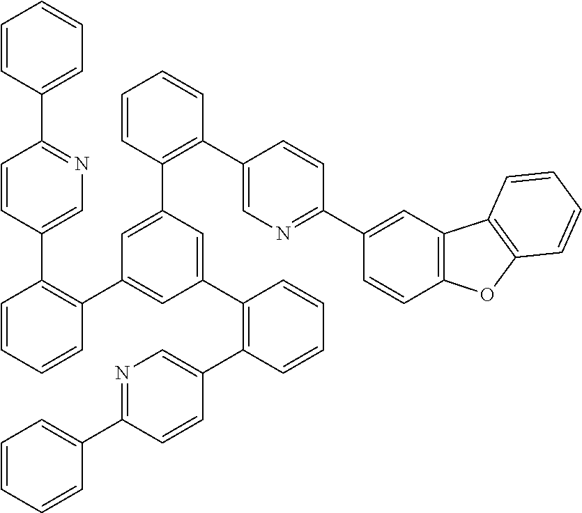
C1=CC(C2=NC=C(C3=C(C4=CC(C5=C(C6=CN=C(C7=CC=CC=C7)C=C6)C=CC=C5)=CC(C5=C(C6=CN=C(C7=CC8=C(C=C7)OC7=C8C=CC=C7)C=C6)C=CC=C5)=C4)C=CC=C3)C=C2)=CC=C1
